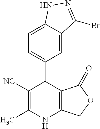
C1=C2C(=CC=C1C1C([NC])=C(C)NC3=C1C(=O)OC3)NN=C2Br
